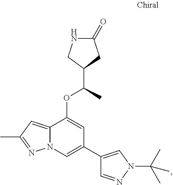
C12=CC(C)=NN1C=C(C1=CN(C(C)(C)C)N=C1)C=C2OC(C)C1CNC(=O)C1
